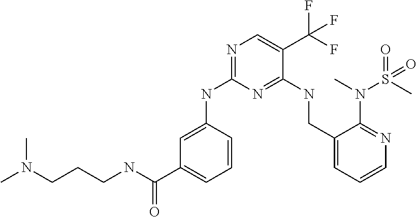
C1=CC(NC2=NC=C(C(F)(F)F)C(NCC3=CC=CN=C3N(S(C)(=O)=O)C)=N2)=CC(C(NCCCN(C)C)=O)=C1
